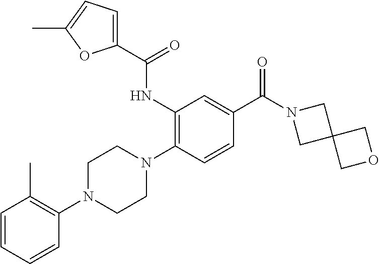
C1=CC=CC(N2CCN(C3=C(NC(C4=CC=C(C)O4)=O)C=C(C(N4CC5(C4)COC5)=O)C=C3)CC2)=C1C
